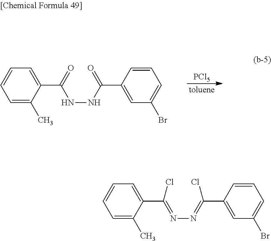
[PCl5].C1=C(C)C(C(=O)NNC(=O)C2=CC(Br)=CC=C2)=CC=C1.C1=C(C)C(C(=NN=C(C2=CC(Br)=CC=C2)Cl)Cl)=CC=C1
